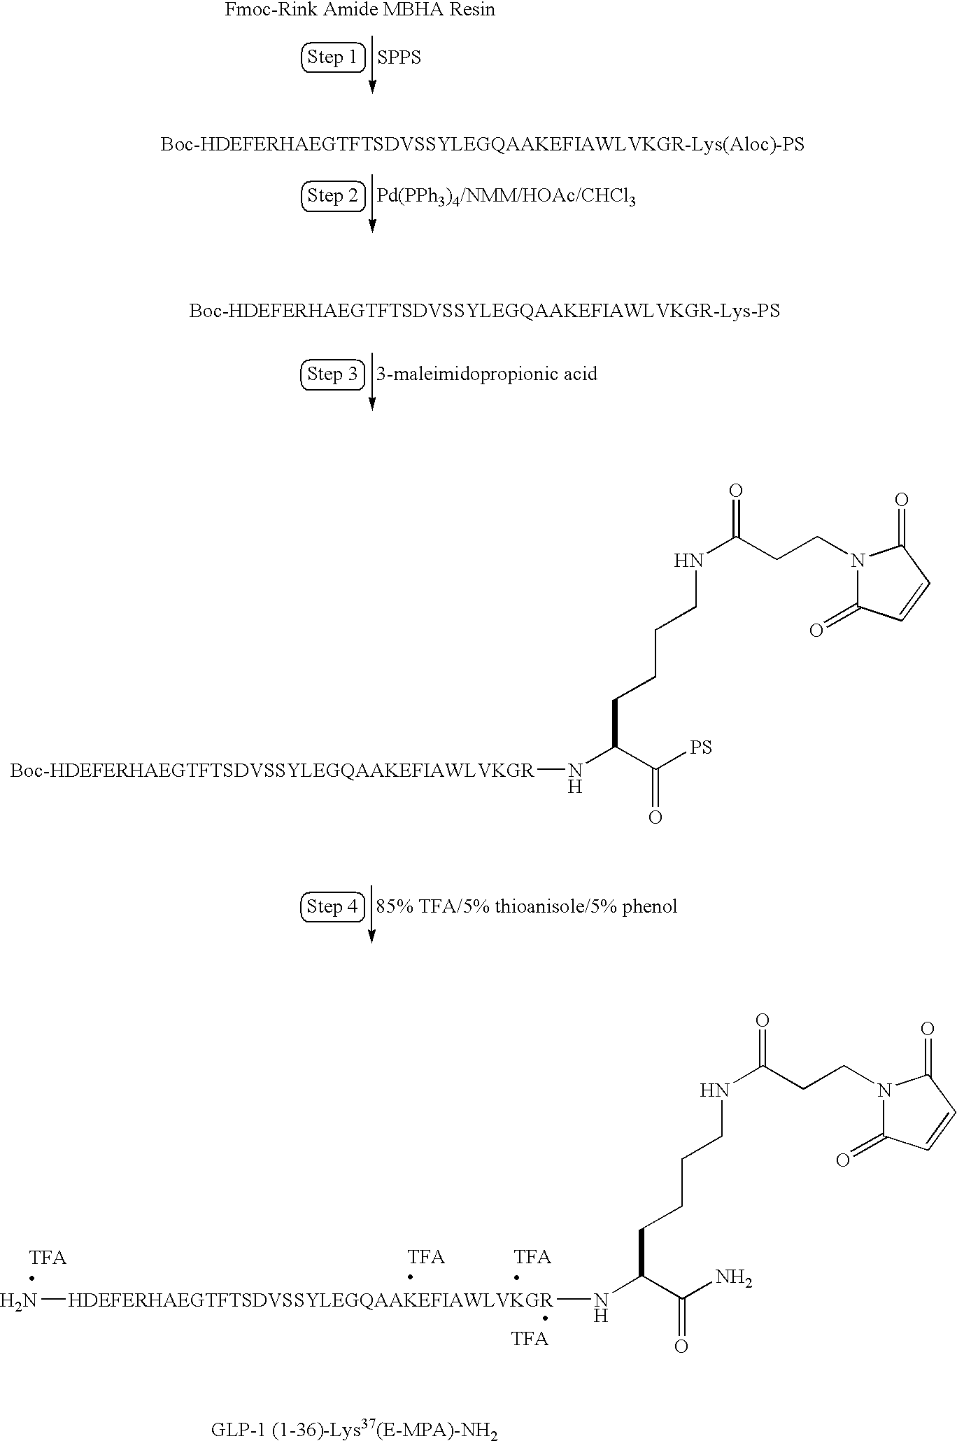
[SPPS].[Pd(PPh3)4/NMM/HOAc/CHCl3].[3-maleimidopropionic acid].[85% TFA/5% thioanisole/5% phenol].[Boc-HDEFERHAEGTFTSDVSSYLEGQAAKEFIAWLVKGR]NC(C([PS])=O)CCCCNC(CCN1C(=O)C=CC1=O)=O.N[HDEFERHAEGTFTSDVSSYLEGQAAKEFIAWLVKGR]NC(C(N)=O)CCCCNC(CCN1C(=O)C=CC1=O)=O
